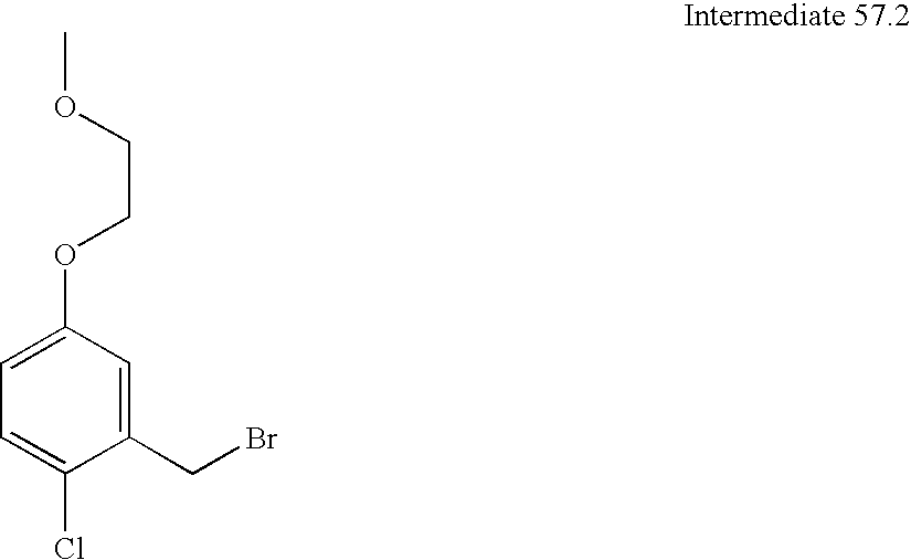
C1=C(OCCOC)C=C(CBr)C(Cl)=C1
